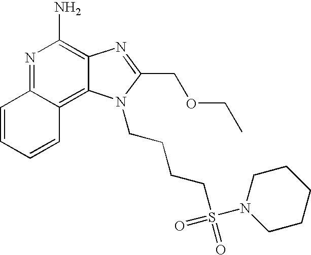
C1=CC=CC2=C3C(=C(N)N=C12)N=C(COCC)N3CCCCS(=O)(N1CCCCC1)=O
